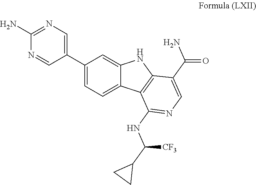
C1=C2C(=CC(C3=CN=C(N)N=C3)=C1)NC1=C2C(NC(C2CC2)[CF3])=NC=C1C(N)=O
